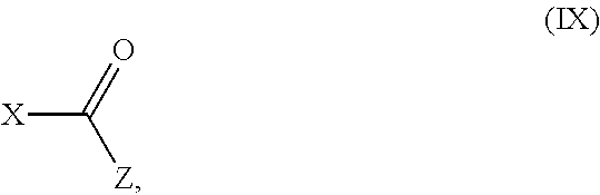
[X]C(=O)[Z]
